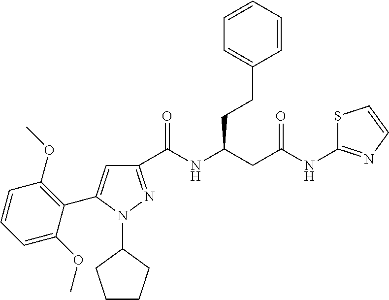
C1(C(NC(CC(NC2=NC=CS2)=O)CCC2=CC=CC=C2)=O)=NN(C2CCCC2)C(C2=C(OC)C=CC=C2OC)=C1
